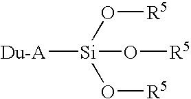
[Du-A][Si](O[R5])(O[R5])O[R5]
